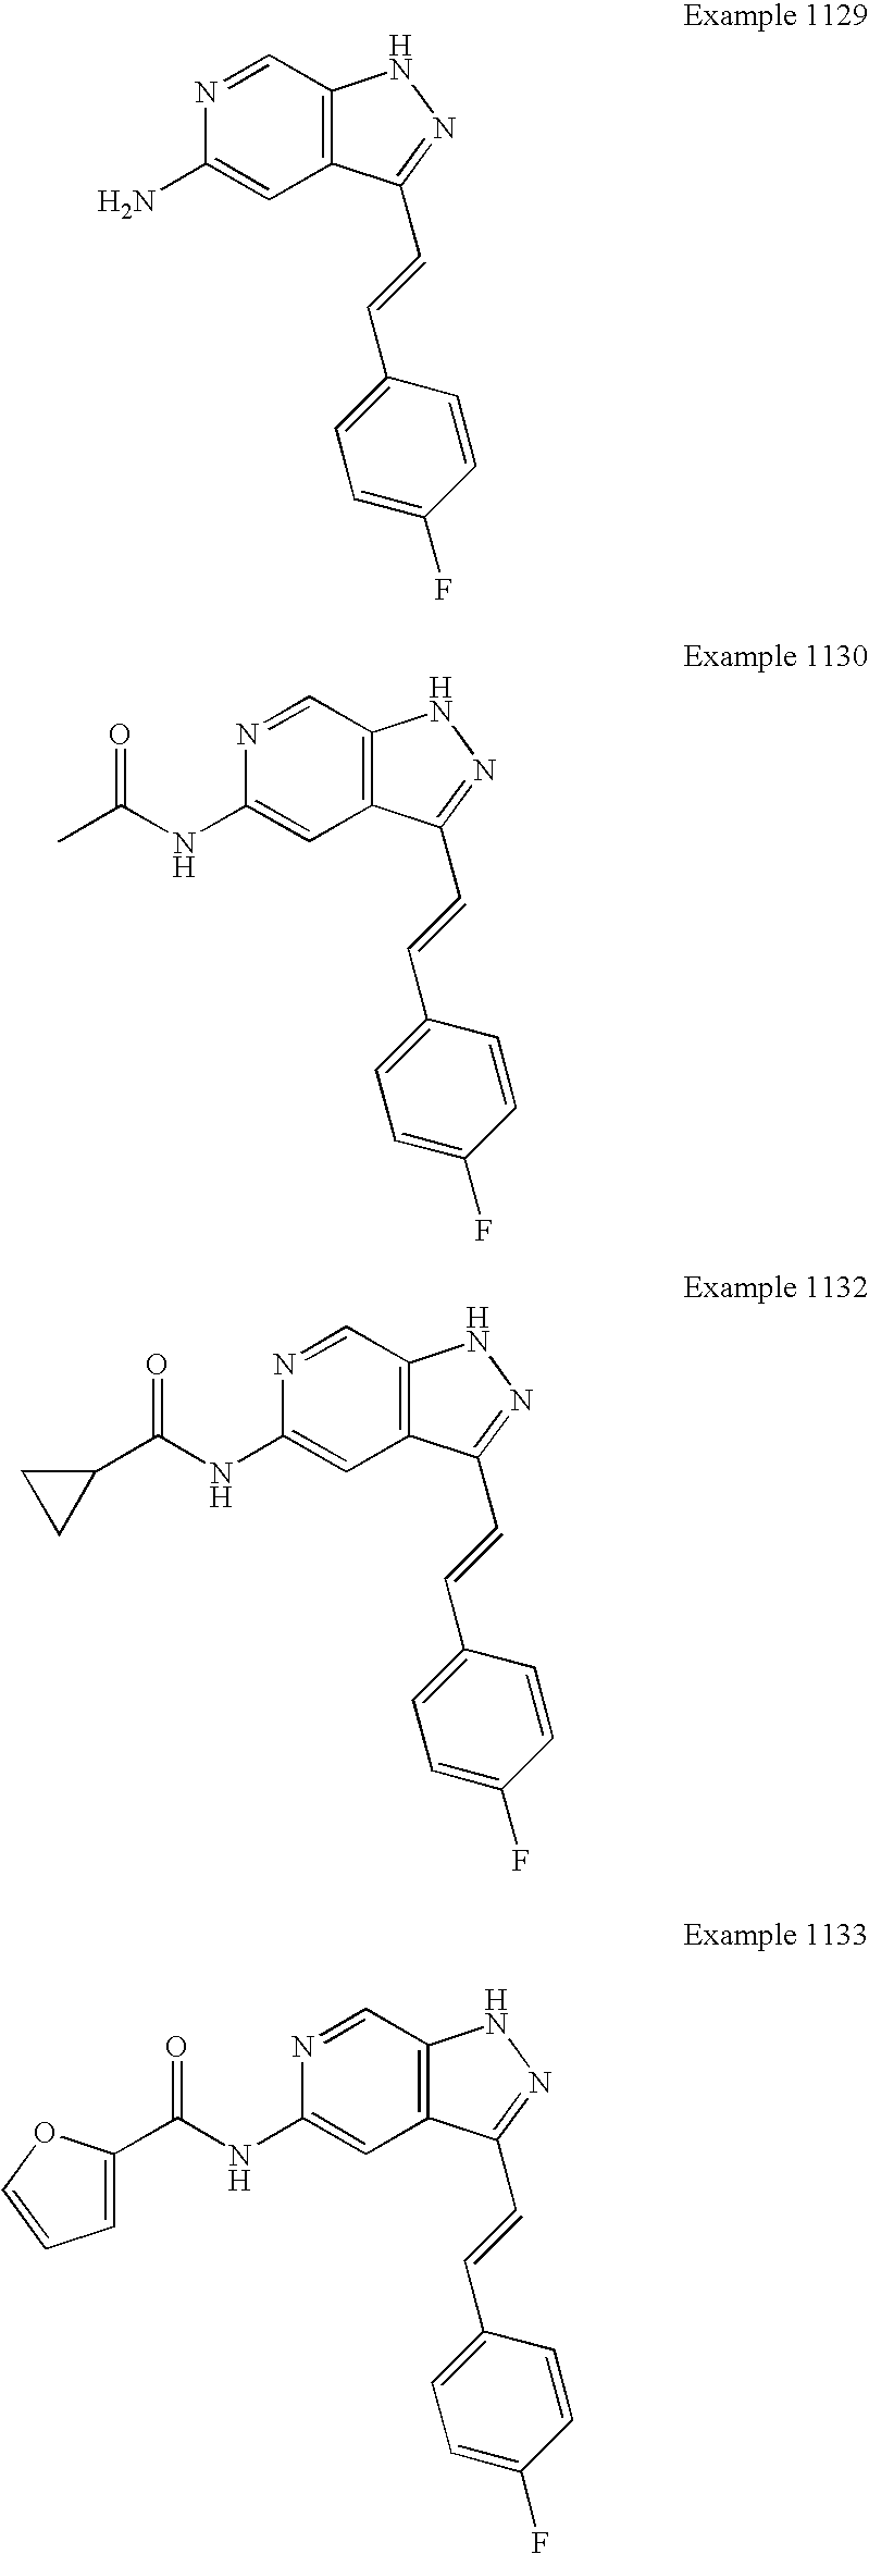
N1=CC2=C(C=C1N)C(C=CC1=CC=C(F)C=C1)=NN2.N1=CC2=C(C=C1NC(=O)C)C(C=CC1=CC=C(F)C=C1)=NN2.N1=CC2=C(C=C1NC(=O)C1CC1)C(C=CC1=CC=C(F)C=C1)=NN2.N1=CC2=C(C=C1NC(=O)C1=CC=CO1)C(C=CC1=CC=C(F)C=C1)=NN2
